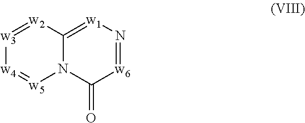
[w3]1=[w2]C2=[w1]N=[w6]C(=O)N2[w5]=[w4]1
